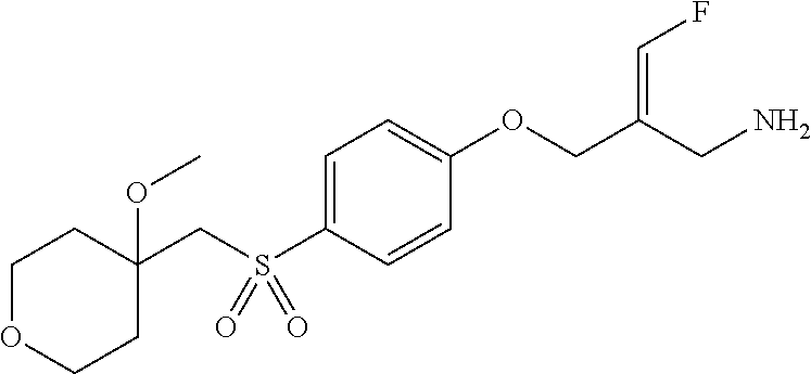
C1=C(S(CC2(OC)CCOCC2)(=O)=O)C=CC(OCC(CN)=CF)=C1
